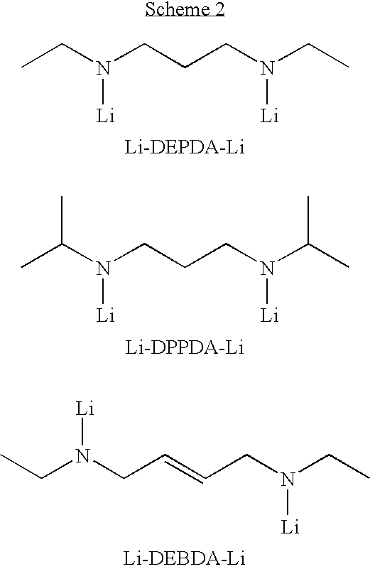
CCN(CCCN(CC)[Li])[Li].CC(N(CCCN(C(C)C)[Li])[Li])C.C(N(CC=CCN(CC)[Li])[Li])C
